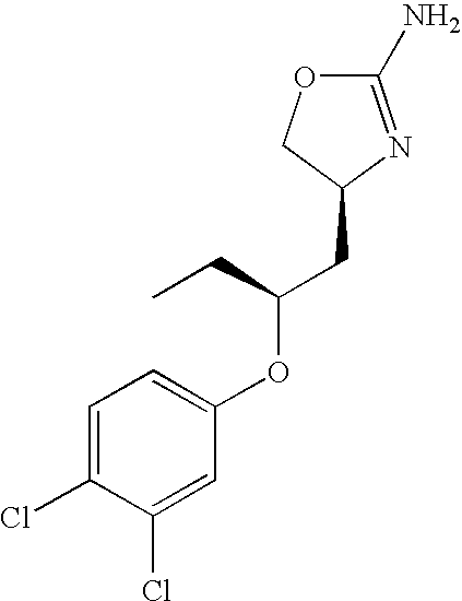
O1C(N)=NC(CC(OC2=CC=C(Cl)C(Cl)=C2)CC)C1
